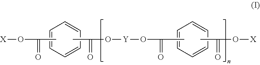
C1=CC=CC=C1.CC(=O)O[X].C1=CC=CC=C1.CC(=O)O[Y]OC(C)=O.CC(=O)O[X]
